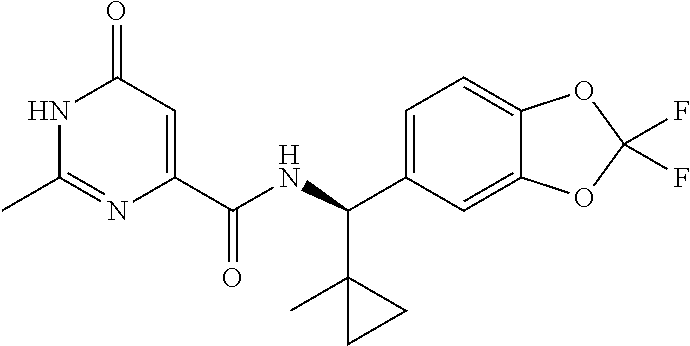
N1C(C)=NC(C(NC(C2(C)CC2)C2=CC=C3C(=C2)OC(F)(F)O3)=O)=CC1=O
